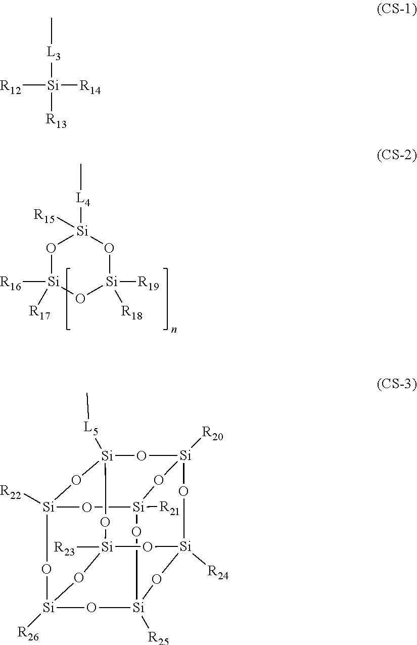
O1[Si]([R16])([R17])O[Si]([R19])([R18])O[Si]1([L4]C)[R15].O1[Si]2([R23])O[Si]3([R26])O[Si]4([R22])O[Si]5([R21])O[Si]([R25])(O3)O[Si]([R24])(O2)O[Si]([R20])(O[Si]1([L5]C)O4)O5.[R12][Si]([R14])([L3]C)[R13]
